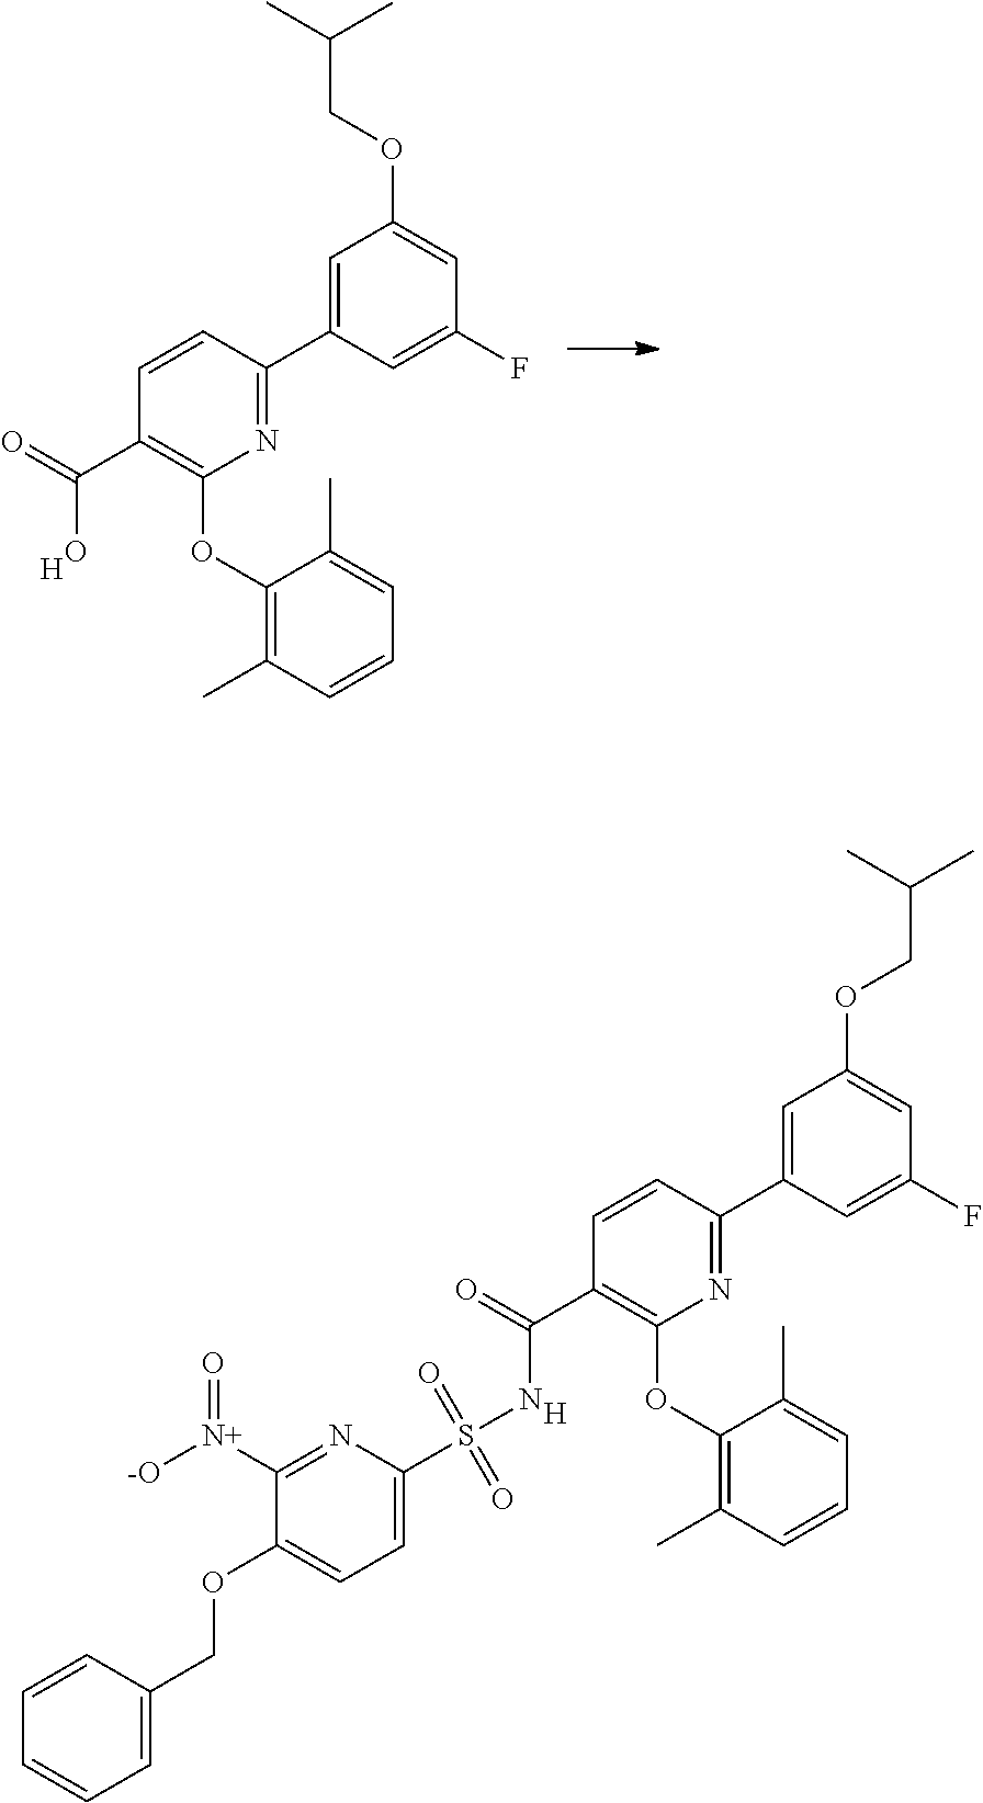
C1(C(=O)NS(C2=CC=C(OCC3=CC=CC=C3)C([N+]([-O])=O)=N2)(=O)=O)=C(OC2=C(C)C=CC=C2C)N=C(C2=CC(OCC(C)C)=CC(F)=C2)C=C1.[H].O=C(C1=C(OC2=C(C)C=CC=C2C)N=C(C2=CC(OCC(C)C)=CC(F)=C2)C=C1)O.[H]
